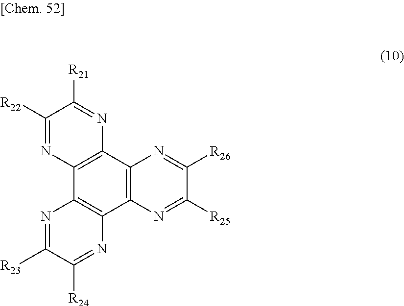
C12=C(C3=C(C4=C1N=C([R24])C([R23])=N4)N=C([R22])C([R21])=N3)N=C([R26])C([R25])=N2
